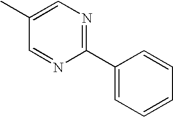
C1(C2=CC=CC=C2)=NC=C(C)C=N1
